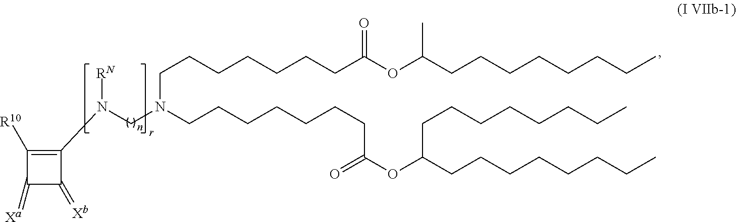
C1(N([RN])CN(CCCCCCCC(OC(CCCCCCCC)C)=O)CCCCCCCC(=O)OC(CCCCCCCC)CCCCCCCC)=C([R10])C(=[Xa])C1=[Xb]
